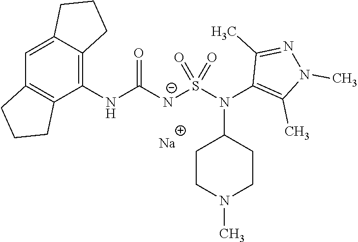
C1(NC([N-]S(N(C2=C(C)N(C)N=C2C)C2CCN(C)CC2)(=O)=O)=O)=C2C(=CC3=C1CCC3)CCC2.[Na]
